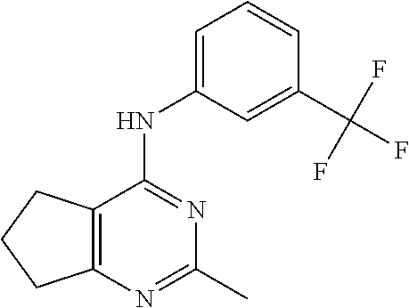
C12=C(N=C(C)N=C1NC1=CC=CC(C(F)(F)F)=C1)CCC2
